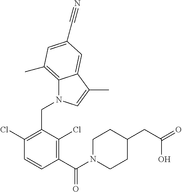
C1(C(N2CCC(CC(=O)O)CC2)=O)=C(Cl)C(CN2C3=C(C)C=C(C#N)C=C3C(C)=C2)=C(Cl)C=C1
